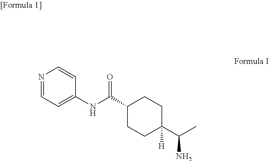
N1=CC=C(NC(C2CCC(C(C)N)([H])CC2)=O)C=C1
